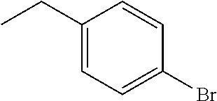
CCC1=CC=C(Br)C=C1
